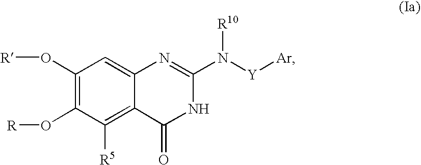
C1(O[R])=C(O[R])C([R5])=C2C(=C1)N=C(N([Y][Ar])[R10])NC2=O
